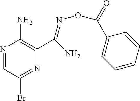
N1=CC(Br)=NC(C(=NOC(=O)C2=CC=CC=C2)N)=C1N
